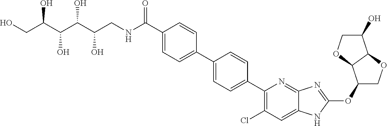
OCC(C(C(C(CNC(C1=CC=C(C2=CC=C(C3=C(Cl)C=C4C(=N3)N=C(OC3COC5C3OCC5O)N4)C=C2)C=C1)=O)O)O)O)O
